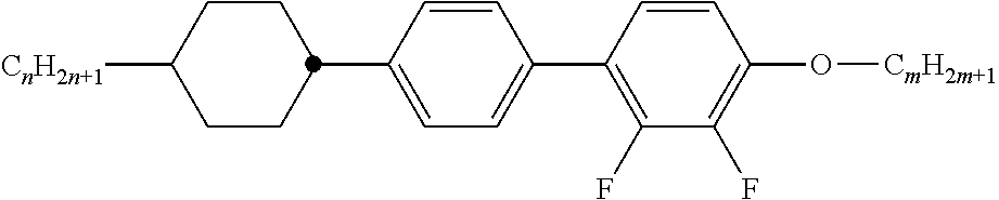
C1CC(C2=CC=C(C3=C(F)C(F)=C(O[CmH2m+1])C=C3)C=C2)CCC1[CnH2n+1]
